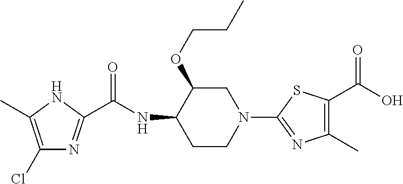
C1(Cl)=C(C)NC(C(NC2CCN(C3=NC(C)=C(C(O)=O)S3)CC2OCCC)=O)=N1
